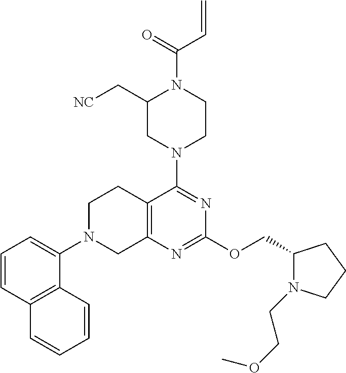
C1=CC2=C(C(N3CC4=C(CC3)C(N3CC(C[NC])N(C(=O)C=C)CC3)=NC(OCC3N(CCOC)CCC3)=N4)=C1)C=CC=C2
